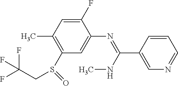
C1(S(CC(F)(F)F)=O)=C(C)C=C(F)C(N=C(NC)C2=CN=CC=C2)=C1
